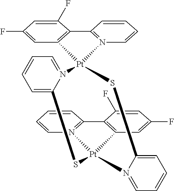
C12=C(C=C(F)C=C1F)[Pt]1(N3=C2C=CC=C3)N2=CC=CC=C2S[Pt]2(N3=C(C=CC=C3)C3=C2C=C(F)C=C3F)N2=CC=CC=C2S1
